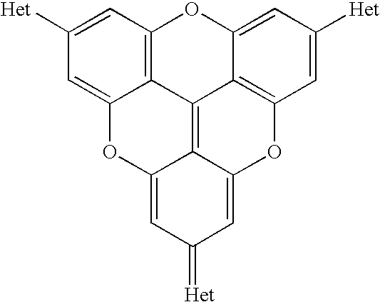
C1([Het])=CC2=C3C(=C1)OC1=CC(=[Het])C=C4C1=C3C1=C(C=C([Het])C=C1O2)O4
